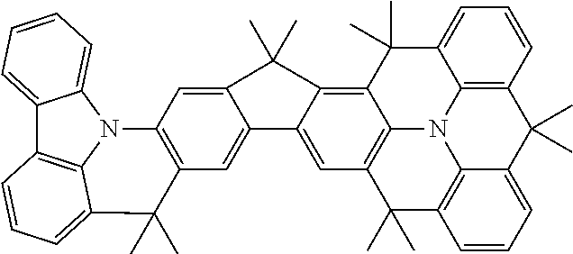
C12=CC=CC=C1N1C3=C2C=CC=C3C(C)(C)C2=C1C=C1C(=C2)C2=CC3=C4C(=C2C1(C)C)C(C)(C)C1=CC=CC2=C1N4C1=C(C=CC=C1C2(C)C)C3(C)C
